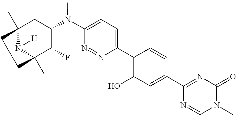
C12(C)N([H])C(C)(C(F)C(N(C3=CC=C(C4=C(O)C=C(C5=NC(=O)N(C)C=N5)C=C4)N=N3)C)C1)CC2
